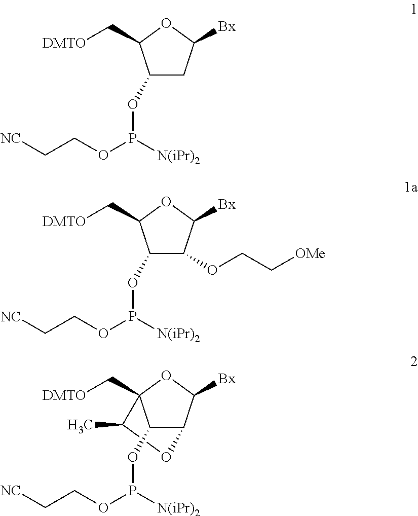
C1(OP(OCC[NC])[N(iPr)2])CC([Bx])OC1C[DMTO].C1(OP(OCC[NC])[N(iPr)2])C(OCC[OMe])C([Bx])OC1C[DMTO].O1C(C)C2(C[DMTO])C(OP(OCC[NC])[N(iPr)2])C1C([Bx])O2
